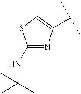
C1(NC(C)(C)C)=NC(C(C)C)=CS1
